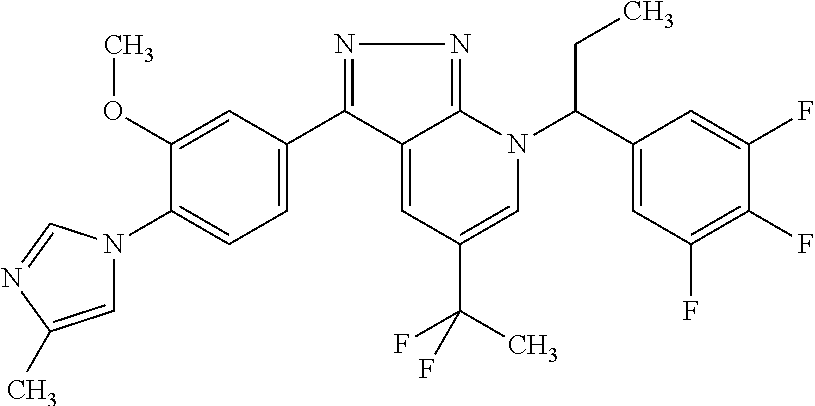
N1=C(C2=CC=C(N3C=C(C)N=C3)C(OC)=C2)C2=CC(C(C)(F)F)=CN(C(C3=CC(F)=C(F)C(F)=C3)CC)C2=N1
